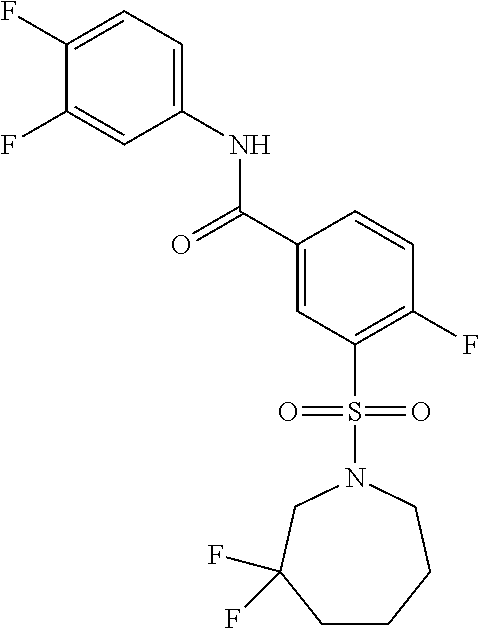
C1(F)=CC=C(NC(C2=CC(S(N3CC(F)(F)CCCC3)(=O)=O)=C(F)C=C2)=O)C=C1F
